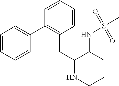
C1(C2=CC=CC=C2)=C(CC2NCCCC2NS(C)(=O)=O)C=CC=C1
